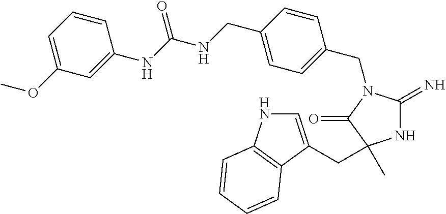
N1C(=N)N(CC2=CC=C(CNC(NC3=CC(OC)=CC=C3)=O)C=C2)C(=O)C1(C)CC1=CNC2=C1C=CC=C2
